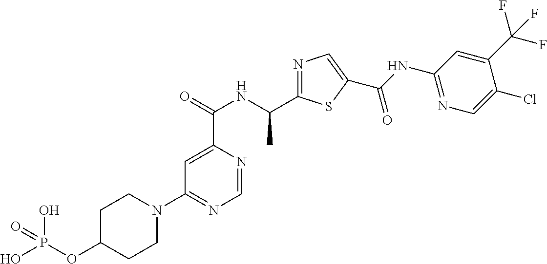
C1=C(C(=O)NC(C2=NC=C(C(NC3=NC=C(Cl)C(C(F)(F)F)=C3)=O)S2)C)N=CN=C1N1CCC(OP(O)(O)=O)CC1
